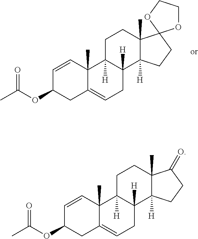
CC(OC1CC2=CCC3([H])C([H])(C2(C)C=C1)CCC1(C)C3([H])CCC12OCCO2)=O.CC(OC1CC2=CCC3([H])C([H])(C2(C)C=C1)CCC1(C)C3([H])CCC1=O)=O
